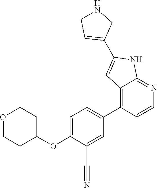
C1=C(OC2CCOCC2)C(C#N)=CC(C2=C3C(=NC=C2)NC(C2=CCNC2)=C3)=C1
